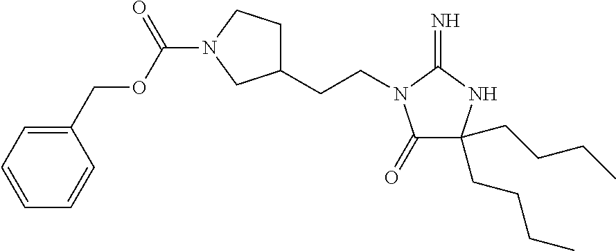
C1(=O)C(CCCC)(CCCC)NC(=N)N1CCC1CCN(C(OCC2=CC=CC=C2)=O)C1
